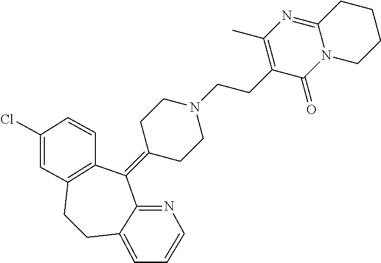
C1CCCC2=NC(C)=C(CCN3CCC(=C4C5=C(CCC6=CC=CN=C46)C=C(Cl)C=C5)CC3)C(=O)N12
